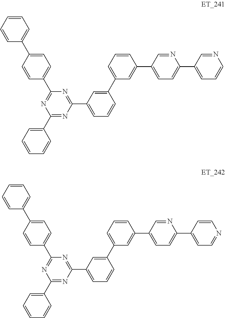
C1(C2=CC=CC=C2)=NC(C2=CC=CC(C3=CC=CC(C4=CC=C(C5=CC=CN=C5)N=C4)=C3)=C2)=NC(C2=CC=C(C3=CC=CC=C3)C=C2)=N1.C1(C2=CC=CC=C2)=NC(C2=CC=CC(C3=CC=CC(C4=CC=C(C5=CC=NC=C5)N=C4)=C3)=C2)=NC(C2=CC=C(C3=CC=CC=C3)C=C2)=N1
